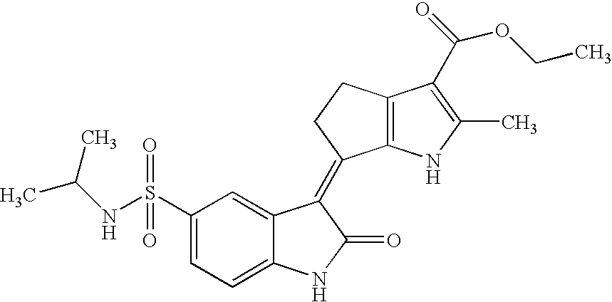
C1(S(NC(C)C)(=O)=O)=CC=C2C(=C1)C(=C1C3=C(CC1)C(C(=O)OCC)=C(C)N3)C(=O)N2
